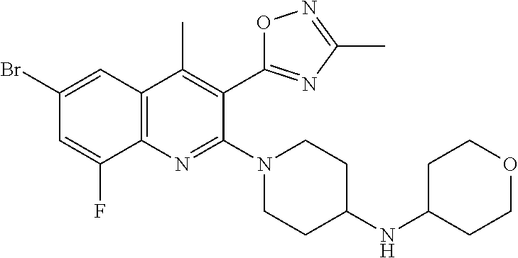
C1(Br)=CC2=C(N=C(N3CCC(NC4CCOCC4)CC3)C(C3=NC(C)=NO3)=C2C)C(F)=C1
